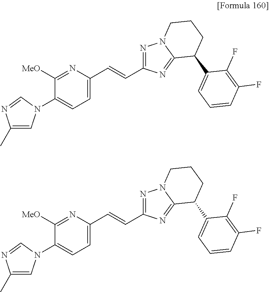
C1=C(C=CC2=NN3C(=N2)C(C2=CC=CC(F)=C2F)CCC3)N=C([MeO])C(N2C=C(C)N=C2)=C1.C1=C(C=CC2=NN3C(=N2)C(C2=CC=CC(F)=C2F)CCC3)N=C([MeO])C(N2C=C(C)N=C2)=C1
